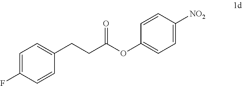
C1=C(F)C=CC(CCC(OC2=CC=C([NO2])C=C2)=O)=C1
